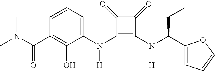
C(C1=C(O)C(N(C2=C(N(C(C3=CC=CO3)CC)[H])C(=O)C2=O)[H])=CC=C1)(=O)N(C)C
